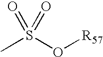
CS(O[R57])(=O)=O
